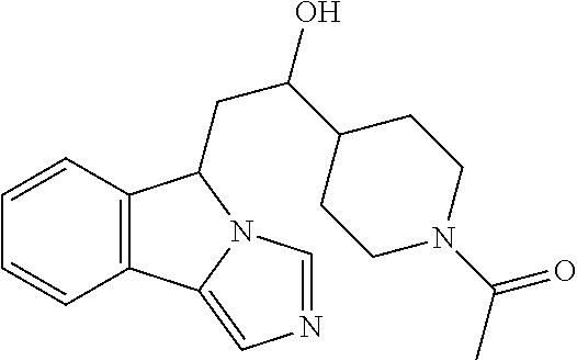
C1=CC=CC2=C1C(CC(C1CCN(C(=O)C)CC1)O)N1C2=CN=C1
